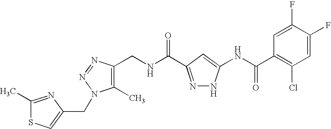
C1(CNC(=O)C2=NNC(NC(C3=C(Cl)C=C(F)C(F)=C3)=O)=C2)=C(C)N(CC2=CSC(C)=N2)N=N1
